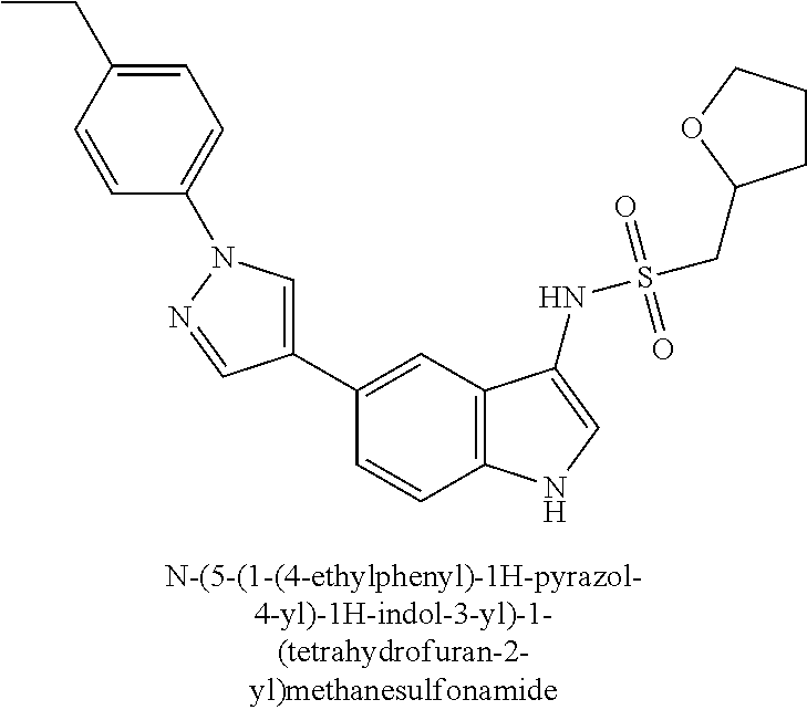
C1(C2=CC3=C(NC=C3NS(CC3CCCO3)(=O)=O)C=C2)=CN(C2=CC=C(CC)C=C2)N=C1
